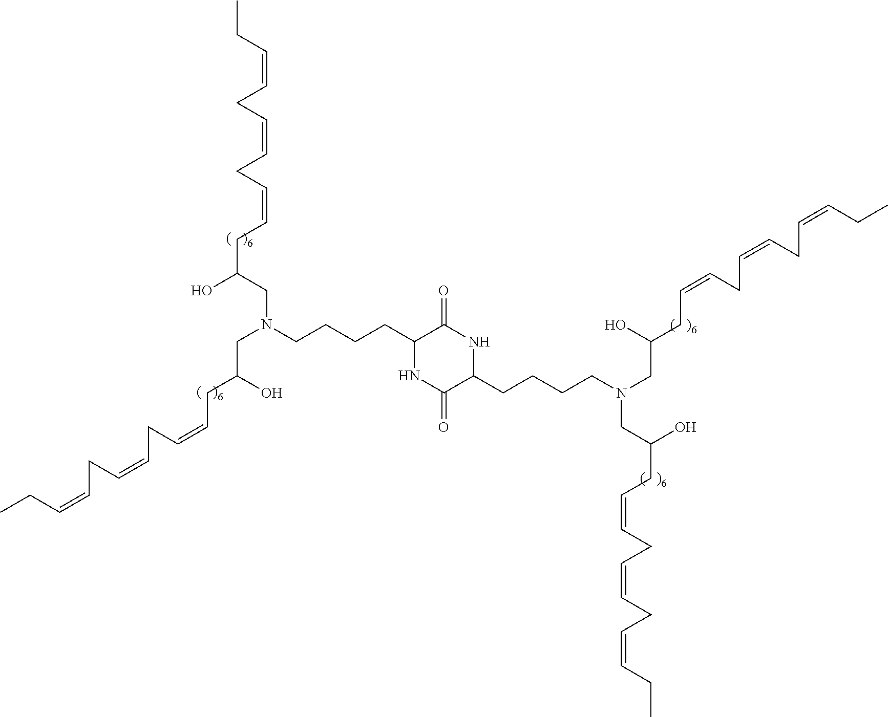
C1(CCCCN(CC(O)CC=CCC=CCC=CCC)CC(CC=CCC=CCC=CCC)O)NC(=O)C(CCCCN(CC(O)CC=CCC=CCC=CCC)CC(O)CC=CCC=CCC=CCC)NC1=O
